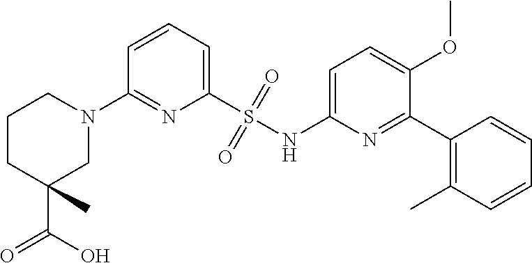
N1(C2=NC(S(NC3=CC=C(OC)C(C4=C(C)C=CC=C4)=N3)(=O)=O)=CC=C2)CCCC(C(=O)O)(C)C1
